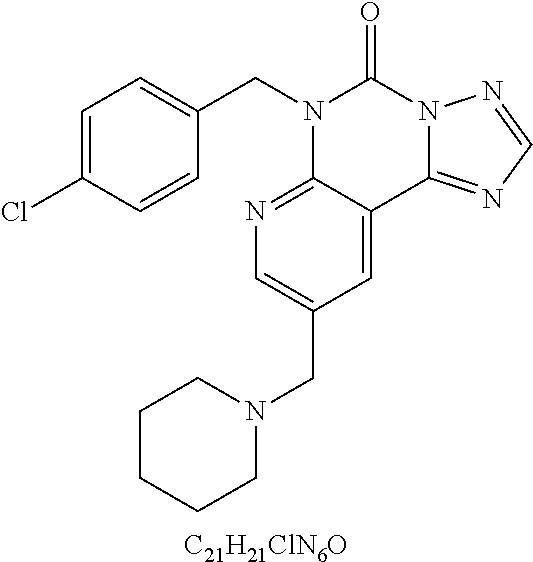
[C21H21ClN6O].C1=C(Cl)C=CC(CN2C3=NC=C(CN4CCCCC4)C=C3C3=NC=NN3C2=O)=C1
